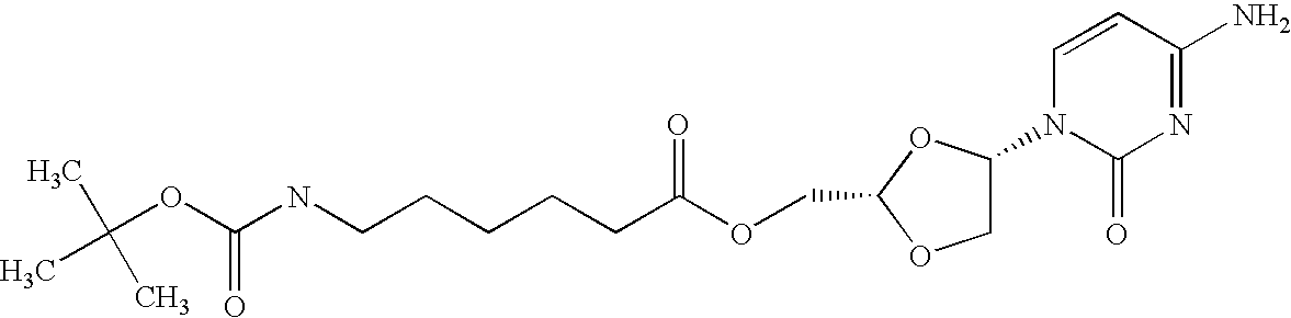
C(OC(NCCCCCC(OCC1OCC(N2C(=O)N=C(N)C=C2)O1)=O)=O)(C)(C)C
